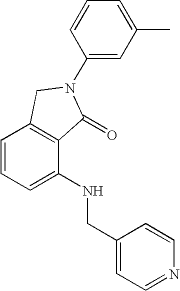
C1=CC=C(NCC2=CC=NC=C2)C2=C1CN(C1=CC(C)=CC=C1)C2=O
